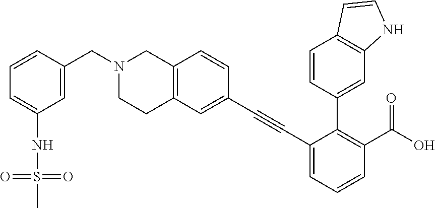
C1(C#CC2=CC3=C(C=C2)CN(CC2=CC(NS(=O)(=O)C)=CC=C2)CC3)=CC=CC(C(O)=O)=C1C1=CC2=C(C=C1)C=CN2
